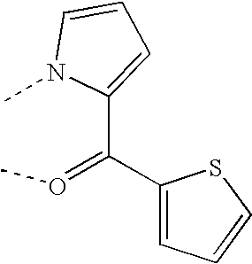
C1(C(C2=CC=CS2)=OC)=CC=CN1C
